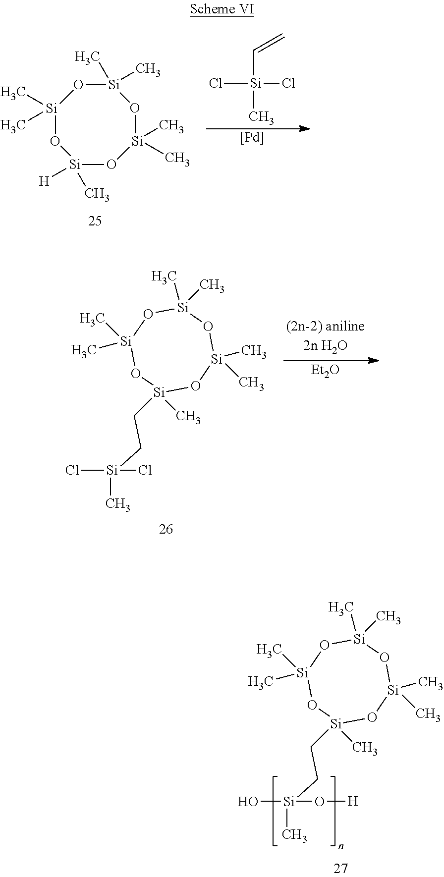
[Si]1(C)(CC[Si](O)(O[H])C)O[Si](C)(C)O[Si](C)(C)O[Si](C)(C)O1.[Si]1([H])(C)O[Si](C)(C)O[Si](C)(C)O[Si](C)(C)O1.Cl[Si](Cl)(C=C)C.[Pd].[Si]1(C)(CC[Si](Cl)(Cl)C)O[Si](C)(C)O[Si](C)(C)O[Si](C)(C)O1.[Et2O]
